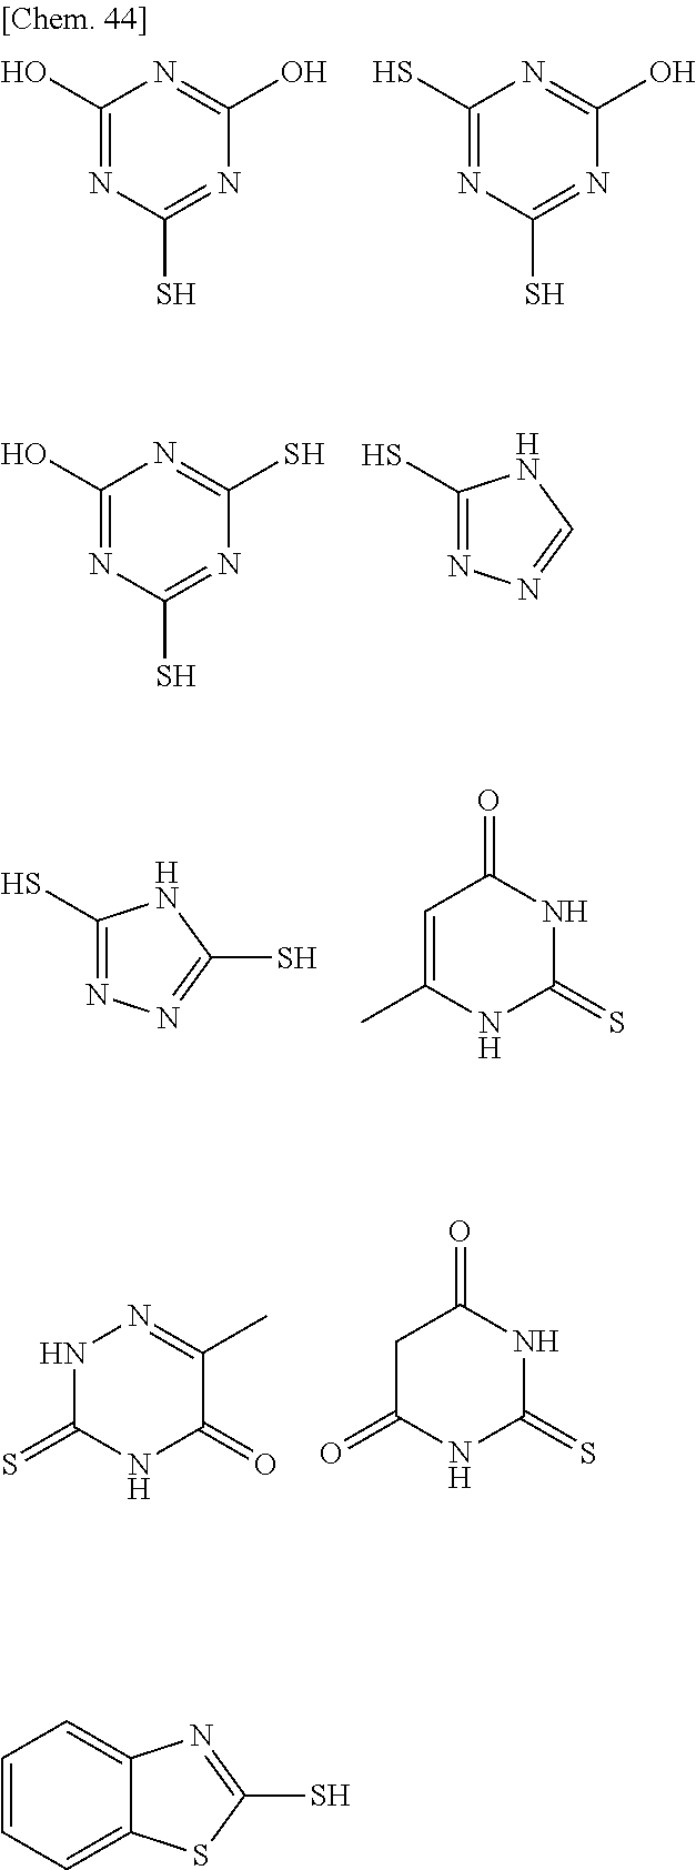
C1(O)=NC(S)=NC(O)=N1.C1(S)=NC(S)=NC(O)=N1.C1(O)=NC(S)=NC(S)=N1.C1(S)=NN=CN1.C1(S)=NN=C(S)N1.C1=C(C)NC(=S)NC1=O.N1C(=S)NC(=O)C(C)=N1.C1C(=O)NC(=S)NC1=O.C1=CC=C2C(=C1)N=C(S)S2
